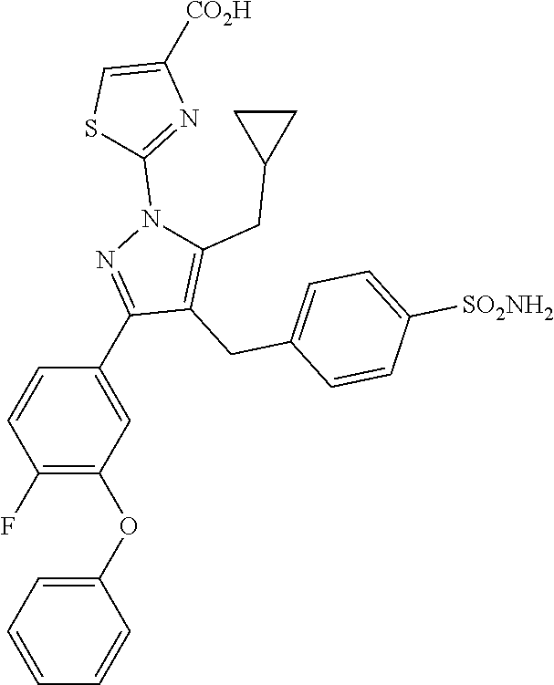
S1C=C([CO2H])N=C1N1C(CC2CC2)=C(CC2=CC=C([SO2NH2])C=C2)C(C2=CC(OC3=CC=CC=C3)=C(F)C=C2)=N1
